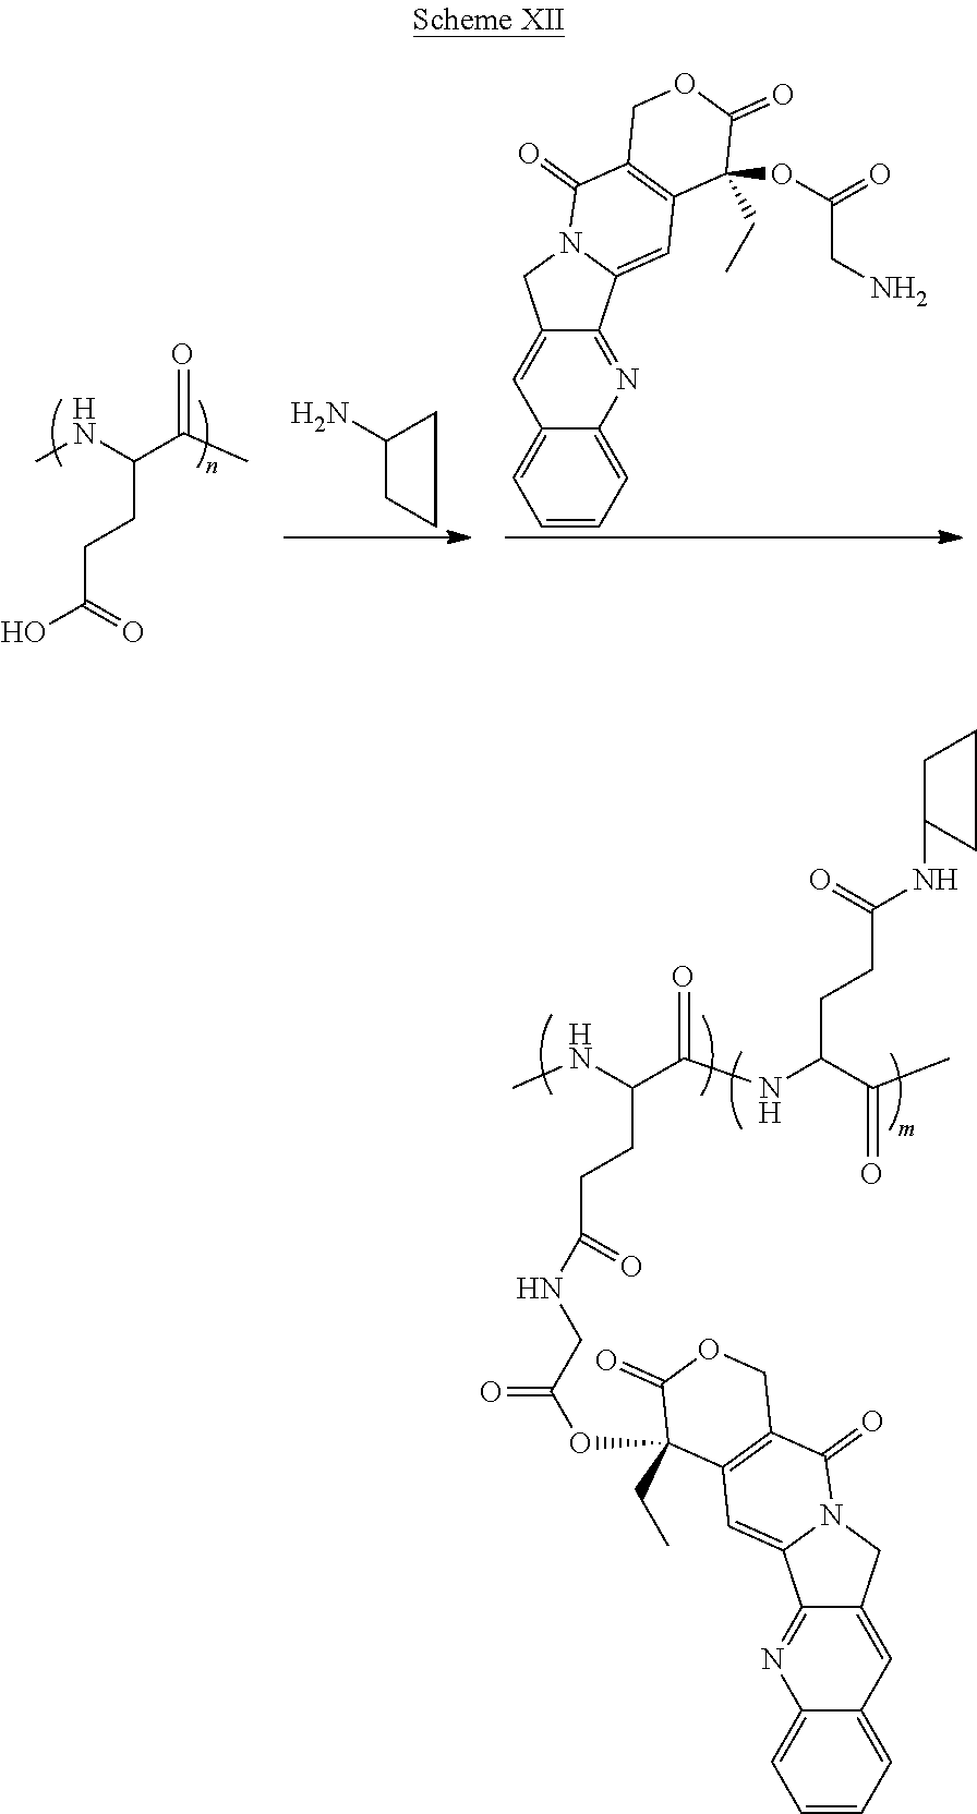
CNC(C(C)=O)CCC(O)=O.C1(N)CCC1.C1=CC=C2C(=C1)C=C1C(=N2)C2=CC3=C(C(=O)N2C1)COC(=O)C3(OC(CN)=O)CC.C1=CC=C2C(=C1)C=C1C(=N2)C2=CC3=C(C(=O)N2C1)COC(=O)C3(OC(CNC(CCC(C(NC(C(C)=O)CCC(NC1CCC1)=O)=O)NC)=O)=O)CC
